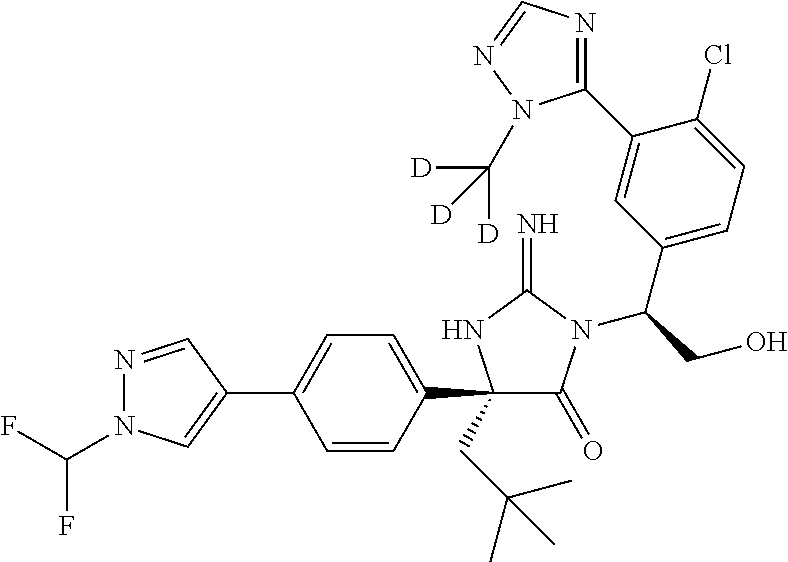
N1=CC(C2=CC=C(C3(CC(C)(C)C)C(=O)N(C(CO)C4=CC=C(Cl)C(C5=NC=NN5C([D])([D])[D])=C4)C(=N)N3)C=C2)=CN1C(F)F
